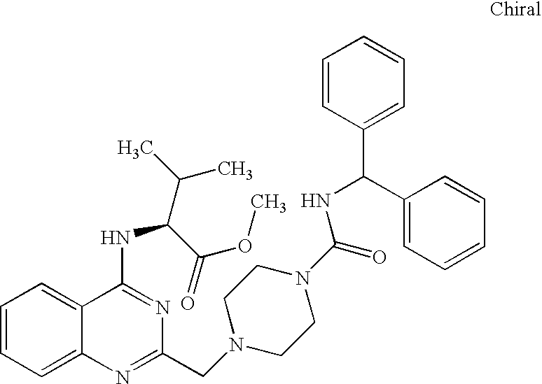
C1=CC=C2C(=C1)C(NC(C(C)C)C(=O)OC)=NC(CN1CCN(C(=O)NC(C3=CC=CC=C3)C3=CC=CC=C3)CC1)=N2
